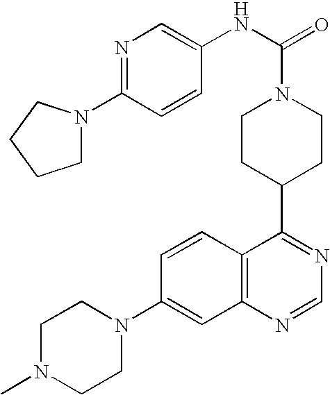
C1CC(C2=NC=NC3=C2C=CC(N2CCN(C)CC2)=C3)CCN1C(=O)NC1=CN=C(N2CCCC2)C=C1
